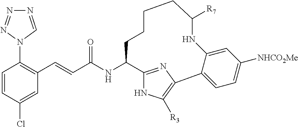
C(C(NC1C2=NC(=C([R3])N2)C2=CC=C([NHCO2Me])C=C2NC([R7])CCCC1)=O)=CC1=C(N2C=NN=N2)C=CC(Cl)=C1
